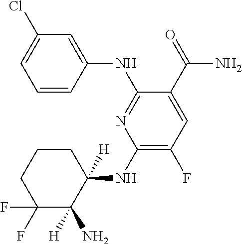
C1(NC2([H])CCCC(F)(F)C2([H])N)=C(F)C=C(C(=O)N)C(NC2=CC(Cl)=CC=C2)=N1
